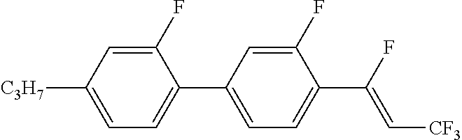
C1=C([C3H7])C=C(F)C(C2=CC=C(C(F)=C[CF3])C(F)=C2)=C1
